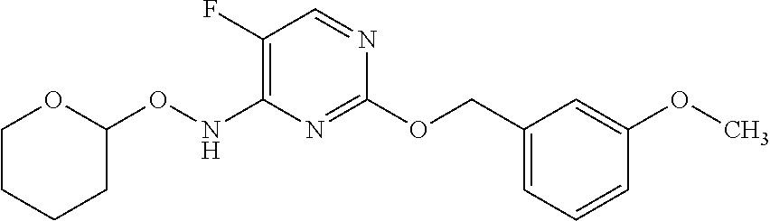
C1(F)=C(NOC2OCCCC2)N=C(OCC2=CC=CC(OC)=C2)N=C1
